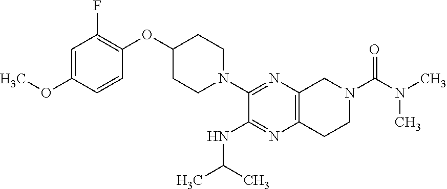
C1=C(OC)C=CC(OC2CCN(C3=NC4=C(N=C3NC(C)C)CCN(C(N(C)C)=O)C4)CC2)=C1F
